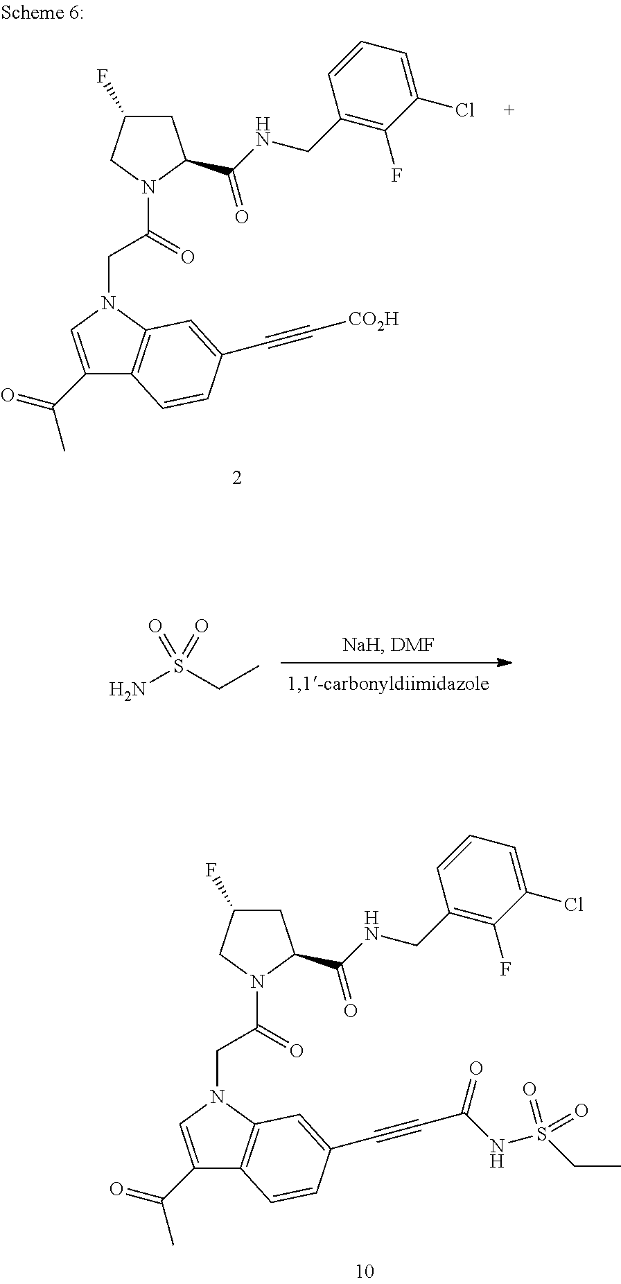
C1(C(=O)C)=CN(CC(=O)N2CC(F)CC2C(NCC2=C(F)C(Cl)=CC=C2)=O)C2=C1C=CC(C#C[CO2H])=C2.NS(CC)(=O)=O.C1(C(=O)C)=CN(CC(=O)N2CC(F)CC2C(NCC2=C(F)C(Cl)=CC=C2)=O)C2=C1C=CC(C#CC(NS(CC)(=O)=O)=O)=C2
